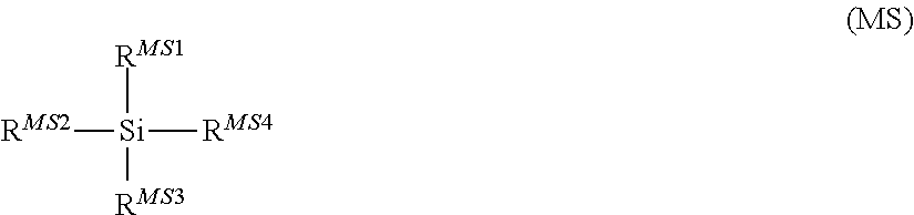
[RMS1][Si]([RMS3])([RMS4])[RMS2]
